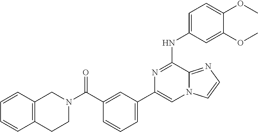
C1=C(NC2=NC(C3=CC=CC(C(N4CC5=C(CC4)C=CC=C5)=O)=C3)=CN3C2=NC=C3)C=C(OC)C(OC)=C1
